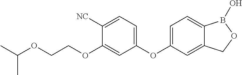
C1=C(OC2=CC=C([NC])C(OCCOC(C)C)=C2)C=C2C(=C1)B(O)OC2
